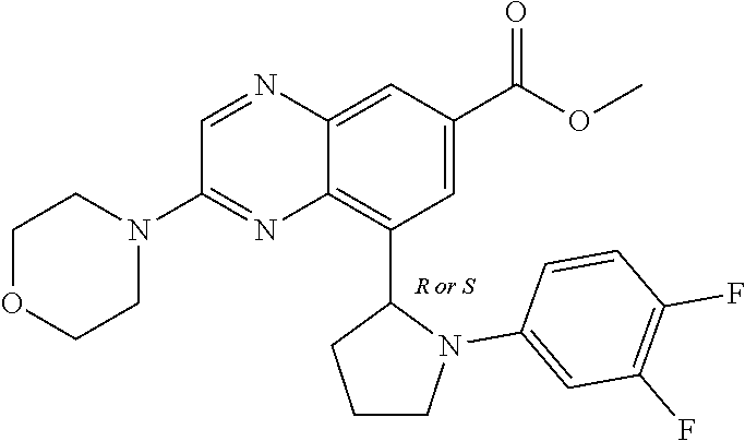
C12=C(C3CCCN3C3=CC(F)=C(F)C=C3)C=C(C(=O)OC)C=C1N=CC(N1CCOCC1)=N2
